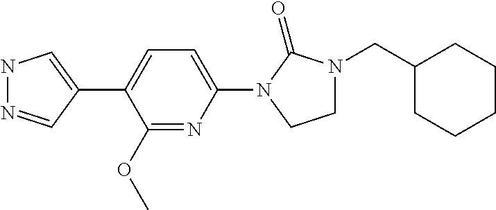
N1N=CC(C2=CC=C(N3C(=O)N(CC4CCCCC4)CC3)N=C2OC)=C1
